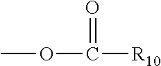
O(C(=O)[R10])C
